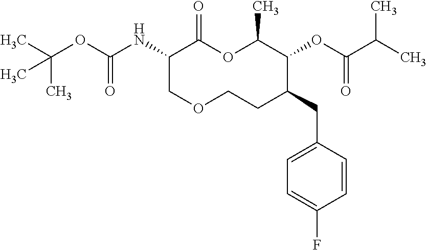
C1(NC(OC(C)(C)C)=O)COCCC(CC2=CC=C(F)C=C2)C(OC(C(C)C)=O)C(C)OC1=O
